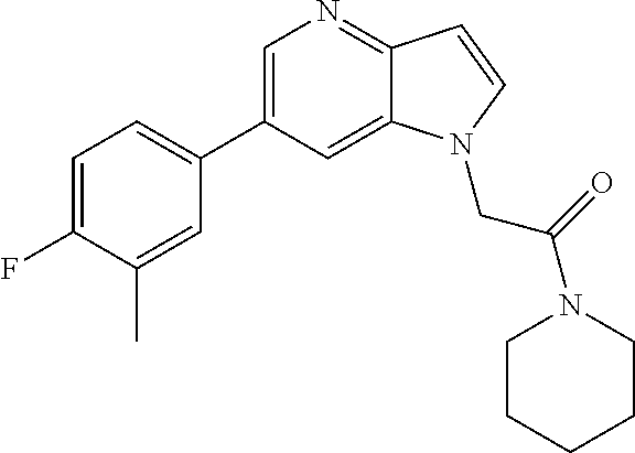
C1=C(C2=CC=C(F)C(C)=C2)C=C2C(=N1)C=CN2CC(=O)N1CCCCC1
